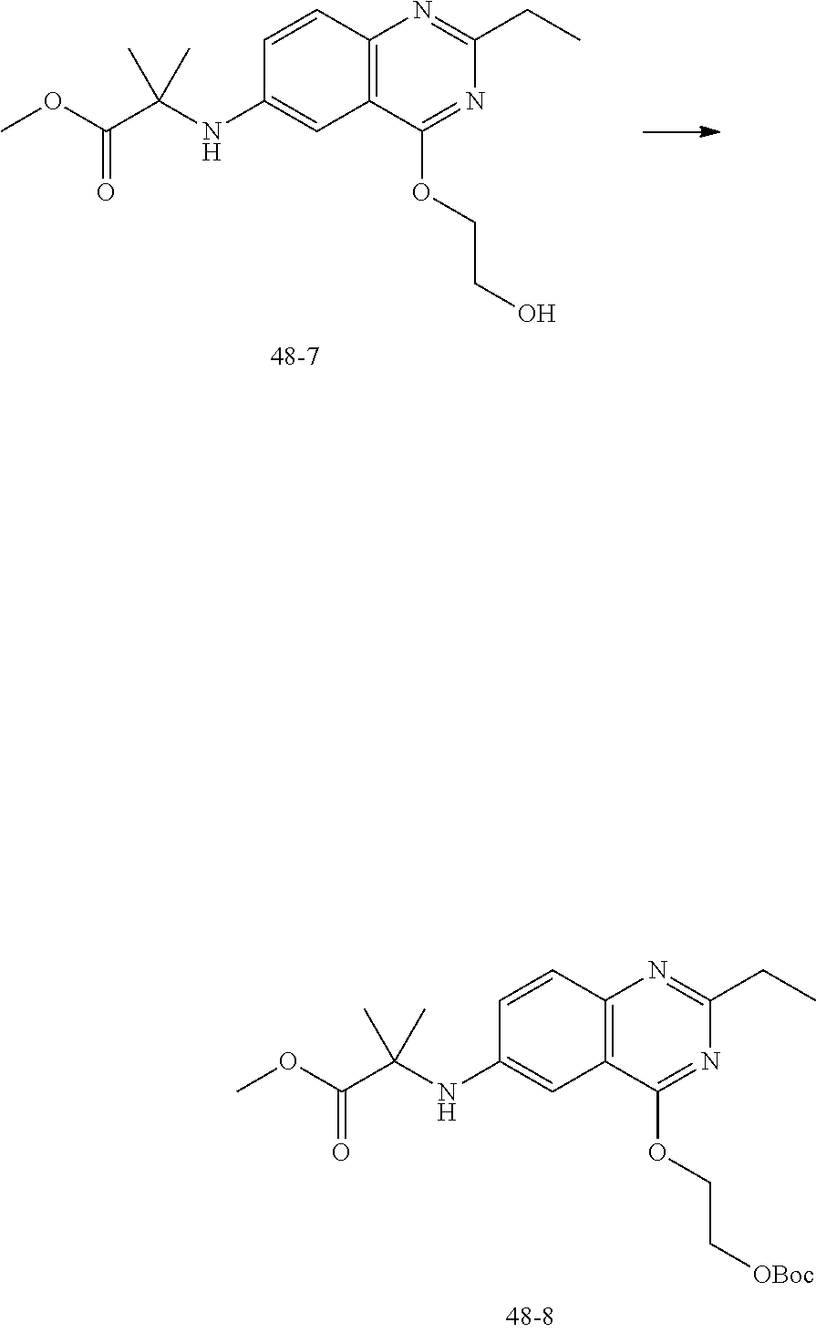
C12=C(C(OCC[OBoc])=NC(CC)=N1)C=C(NC(C(=O)OC)(C)C)C=C2.C12=C(C(OCCO)=NC(CC)=N1)C=C(NC(C(=O)OC)(C)C)C=C2
